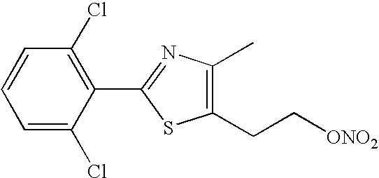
C1=CC(Cl)=C(C2=NC(C)=C(CC[ONO2])S2)C(Cl)=C1
